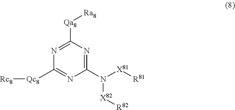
N1=C([Qa8][Ra8])N=C(N([X81][R81])[X82][R82])N=C1[Qc8][Rc8]
